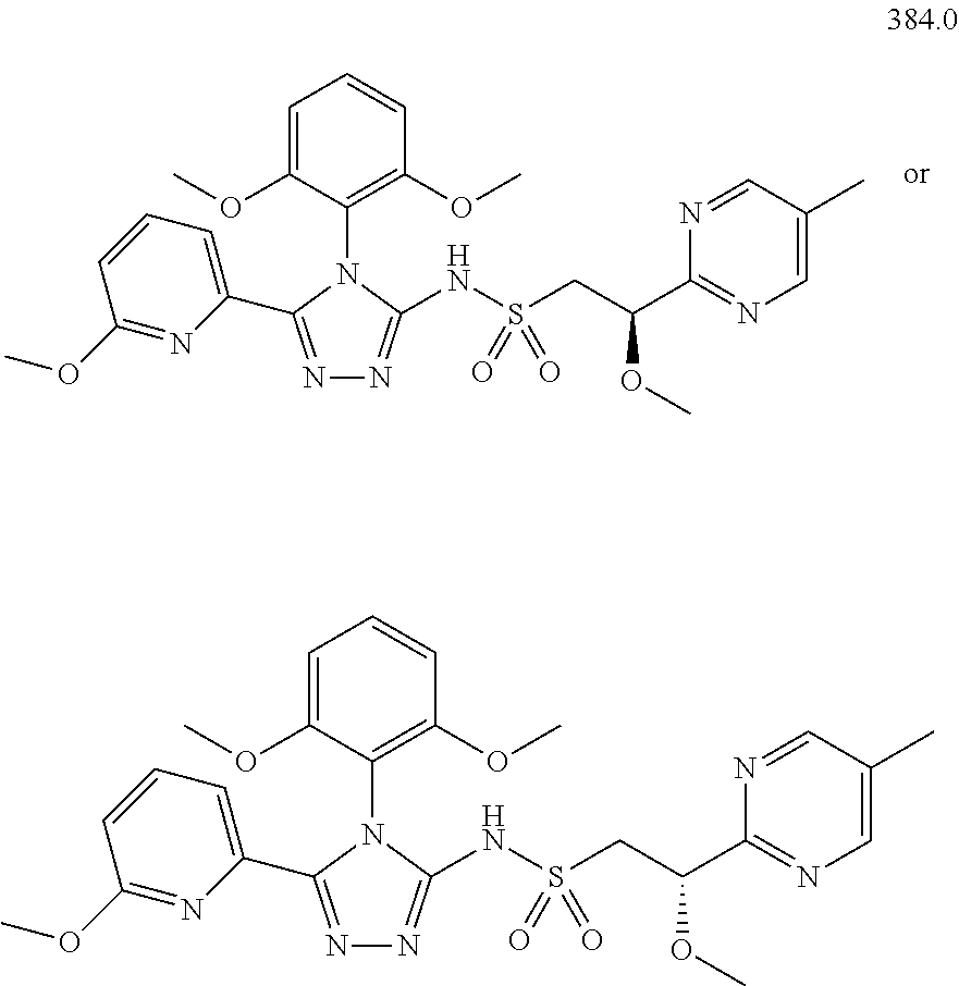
C1=C(OC)C(N2C(NS(CC(C3=NC=C(C)C=N3)OC)(=O)=O)=NN=C2C2=CC=CC(OC)=N2)=C(OC)C=C1.C1=C(OC)C(N2C(NS(CC(C3=NC=C(C)C=N3)OC)(=O)=O)=NN=C2C2=CC=CC(OC)=N2)=C(OC)C=C1
